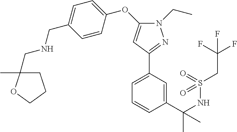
C1=C(C(NS(CC(F)(F)F)(=O)=O)(C)C)C=CC=C1C1=NN(CC)C(OC2=CC=C(CNCC3(C)CCCO3)C=C2)=C1
